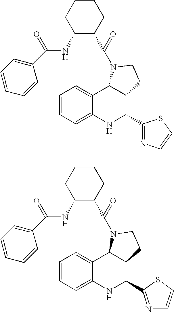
C1=CC=C2C(=C1)C1C(C(C3=NC=CS3)N2)CCN1C(C1CCCCC1NC(C1=CC=CC=C1)=O)=O.C1=CC=C2C(=C1)C1C(C(C3=NC=CS3)N2)CCN1C(C1CCCCC1NC(C1=CC=CC=C1)=O)=O
